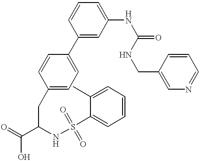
C1(C2=CC=C(CC(C(=O)O)NS(=O)(C3=CC=CC=C3C)=O)C=C2)=CC(NC(=O)NCC2=CN=CC=C2)=CC=C1
